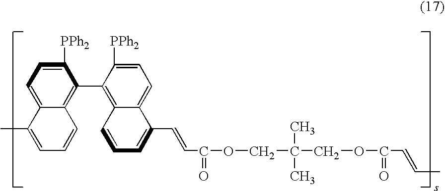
C1([PPh2])=CC=C2C(=C1C1=C3C(=CC=C1[PPh2])C(C=CC(OCC(COC(=O)C=CC)(C)C)=O)=CC=C3)C=CC=C2C
